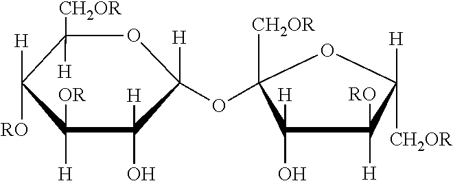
C1([CH2OR])([H])C([H])([RO])C([H])([OR])C([H])(O)C([H])(OC2([CH2OR])C(O)([H])C([H])([RO])C([CH2OR])([H])O2)O1
